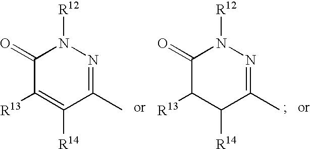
C1(=O)C([R13])=C([R14])C(C)=NN1[R12].C1(=O)C([R13])C([R14])C(C)=NN1[R12]
